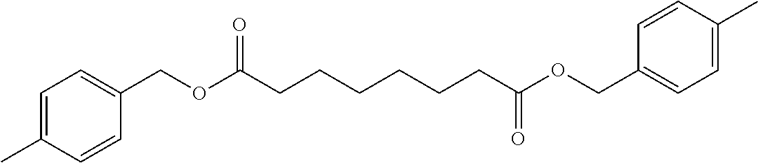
C1=C(C)C=CC(COC(=O)CCCCCCC(OCC2=CC=C(C)C=C2)=O)=C1
